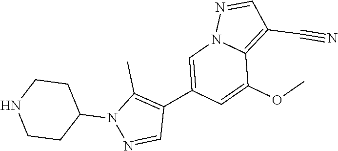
C1(C2=CN3C(=C(C#N)C=N3)C(OC)=C2)=C(C)N(C2CCNCC2)N=C1
